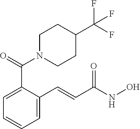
C1=C(C=CC(NO)=O)C(C(=O)N2CCC(C(F)(F)F)CC2)=CC=C1
